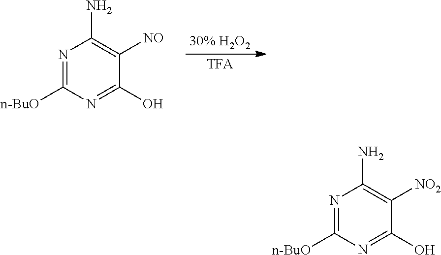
[TFA].[30% H2O2].N1=C([n-BuO])N=C(O)C([NO])=C1N.N1=C([n-BuO])N=C(O)C([NO2])=C1N
